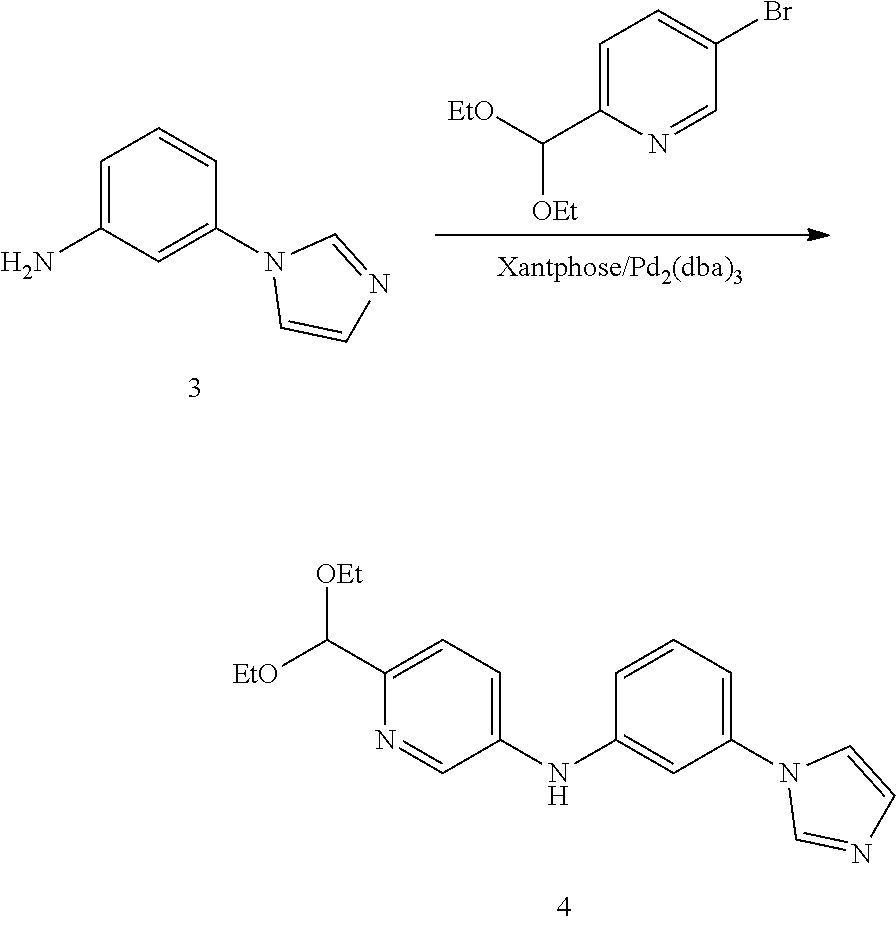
C1=C(C([EtO])[OEt])N=CC(Br)=C1.C1=C(N)C=C(N2C=CN=C2)C=C1.C1(N2C=NC=C2)=CC=CC(NC2=CC=C(C([EtO])[OEt])N=C2)=C1
